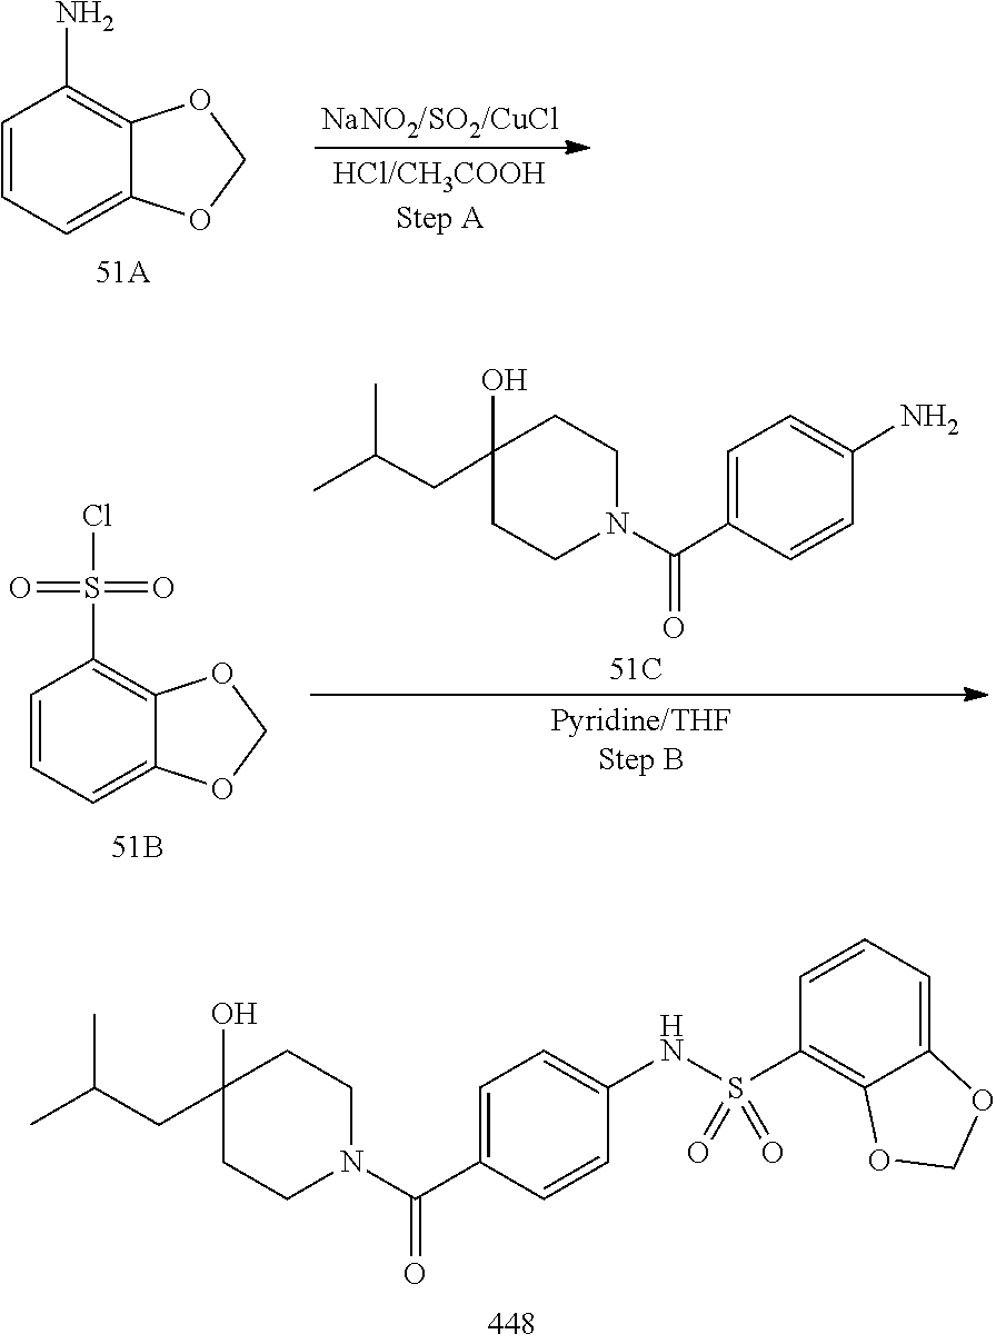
C1=CC=C2C(=C1N)OCO2.C1=C(C(N2CCC(O)(CC(C)C)CC2)=O)C=CC(N)=C1.C1=CC=C2C(=C1S(=O)(=O)Cl)OCO2.C1=C(C(N2CCC(O)(CC(C)C)CC2)=O)C=CC(NS(=O)(C2=C3C(=CC=C2)OCO3)=O)=C1
